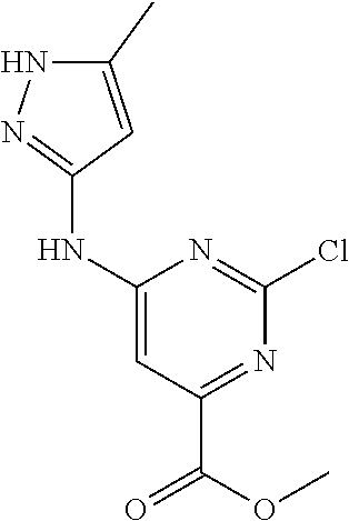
N(C1=NNC(C)=C1)C1=CC(C(OC)=O)=NC(Cl)=N1
